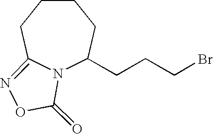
N12C(CCCBr)CCCCC1=NOC2=O
